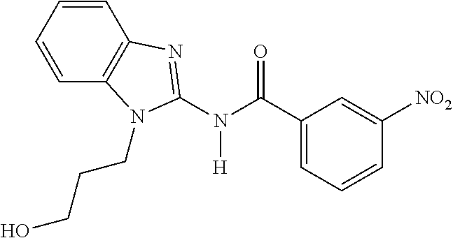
N([H])(C(C1=CC=CC([NO2])=C1)=O)C1=NC2=C(C=CC=C2)N1CCCO
